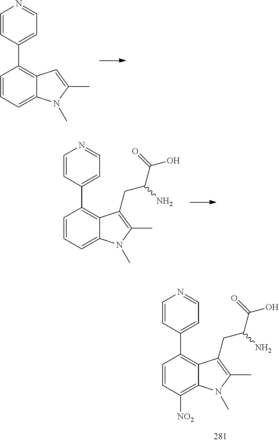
C1=CC([NO2])=C2C(=C1C1=CC=NC=C1)C(CC(C(O)=O)N)=C(C)N2C.C1=CC=C2C(=C1C1=CC=NC=C1)C=C(C)N2C.C1=CC=C2C(=C1C1=CC=NC=C1)C(CC(C(O)=O)N)=C(C)N2C
